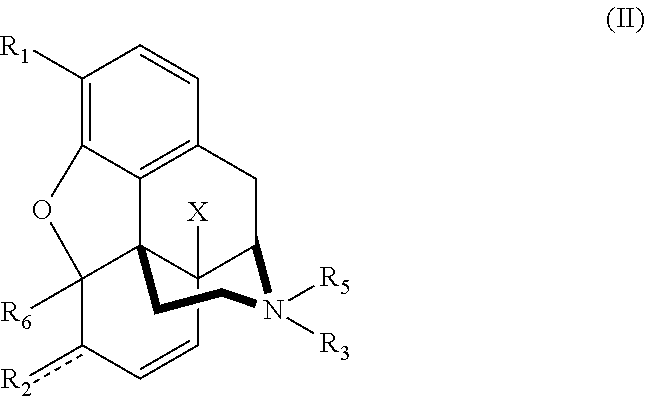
C1([R1])=C2C3=C(C=C1)CC1C4([X])C3(C([R6])(O2)c([R2])C=C4)CCN1([R5])[R3]
